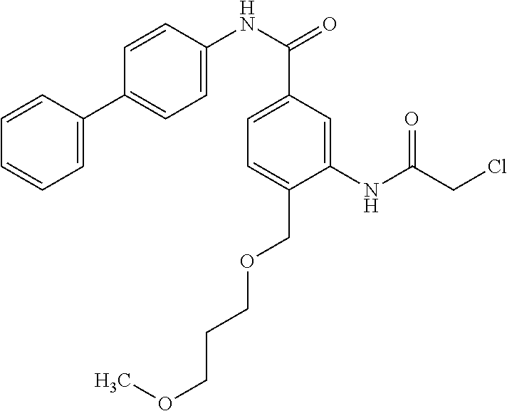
C1=CC(C2=CC=C(NC(=O)C3=CC=C(COCCCOC)C(NC(CCl)=O)=C3)C=C2)=CC=C1
